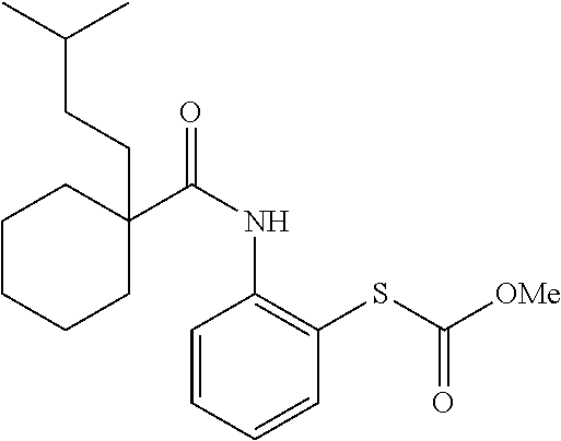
C1C(CCC(C)C)(C(NC2=C(SC([OMe])=O)C=CC=C2)=O)CCCC1
